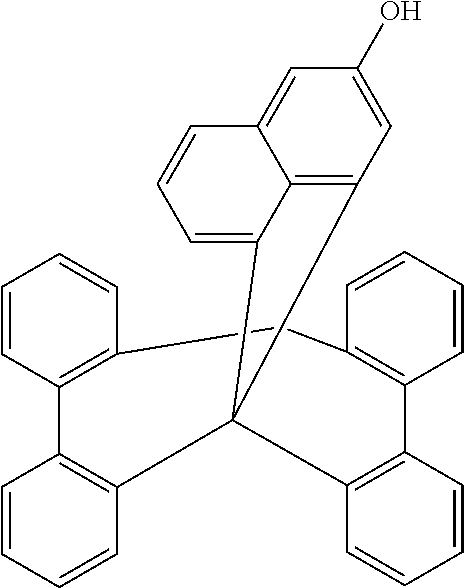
C12=C3C=C(O)C=C1C=CC=C2C31C2=C(C3=C(C=CC=C3)CC3=C(C=CC=C3)C3=C1C=CC=C3)C=CC=C2
